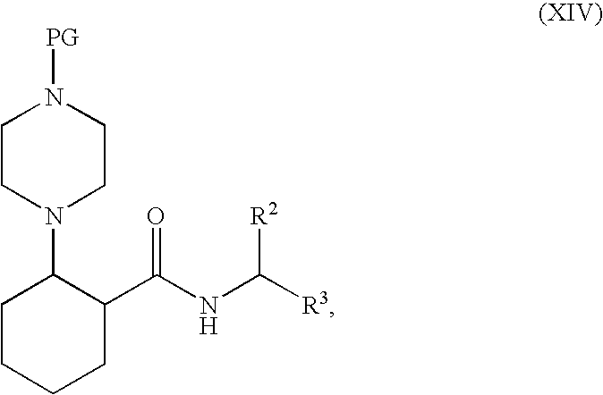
C1CN(C2CCCCC2C(NC([R3])[R2])=O)CCN1[PG]
